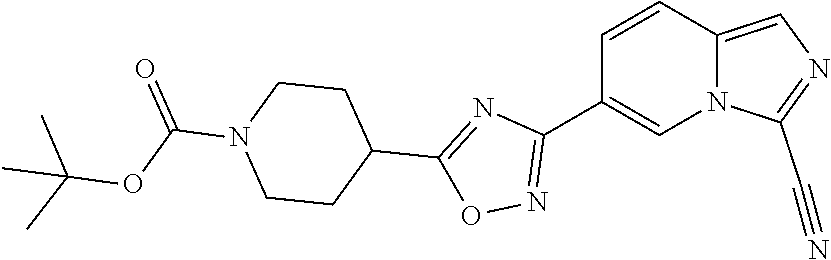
C1(C2=NOC(C3CCN(C(OC(C)(C)C)=O)CC3)=N2)=CN2C(=CN=C2C#N)C=C1
